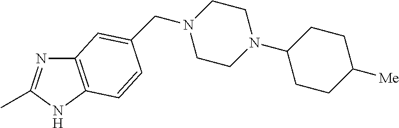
C12=C(NC(C)=N1)C=CC(CN1CCN(C3CCC([Me])CC3)CC1)=C2
